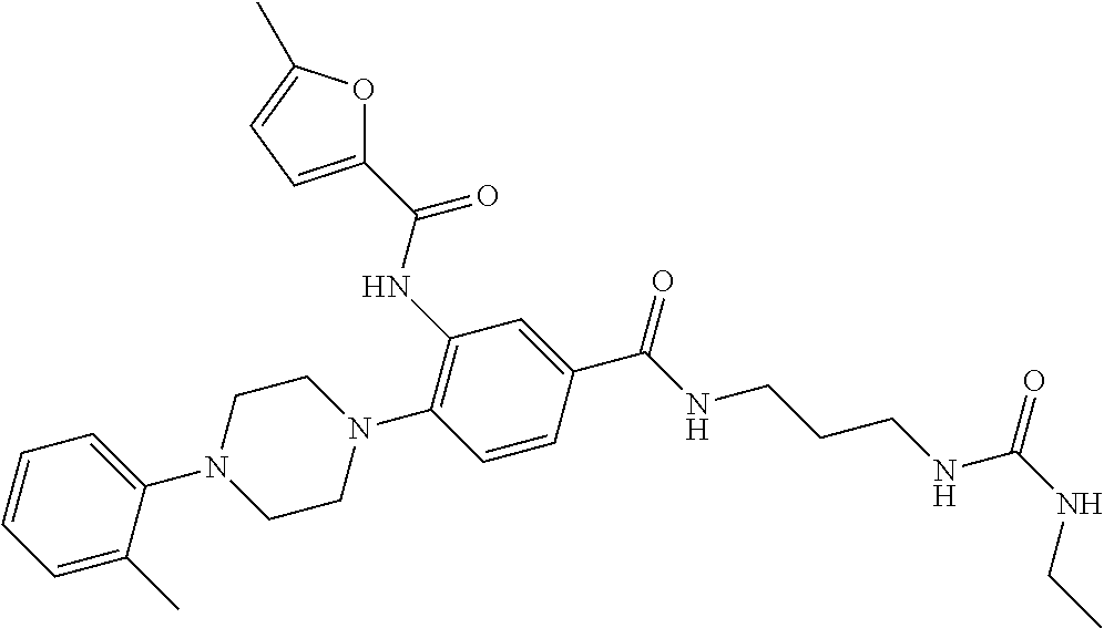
C1=C(C)C(N2CCN(C3=C(NC(=O)C4=CC=C(C)O4)C=C(C(NCCCNC(NCC)=O)=O)C=C3)CC2)=CC=C1
